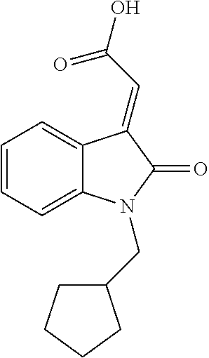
C1=C2C(=CC=C1)N(CC1CCCC1)C(=O)C2=CC(=O)O
